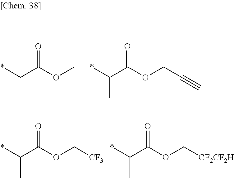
*CC(OC)=O.*C(C(OCC#C)=O)C.*C(C(OC[CF3])=O)C.*C(C(OC[CF2CF2H])=O)C
